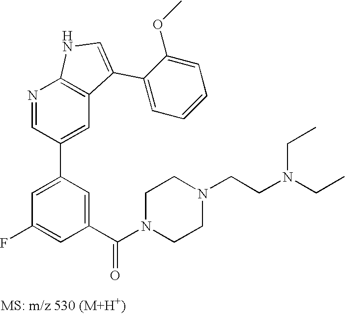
N1=CC(C2=CC(F)=CC(C(N3CCN(CCN(CC)CC)CC3)=O)=C2)=CC2=C1NC=C2C1=CC=CC=C1OC
